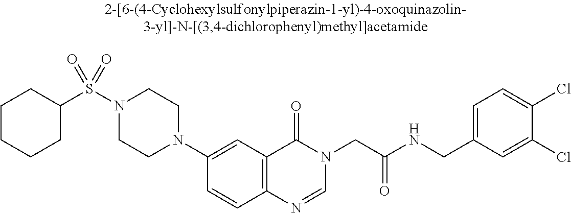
S(N1CCN(C2=CC3=C(C=C2)N=CN(CC(NCC2=CC=C(Cl)C(Cl)=C2)=O)C3=O)CC1)(C1CCCCC1)(=O)=O
